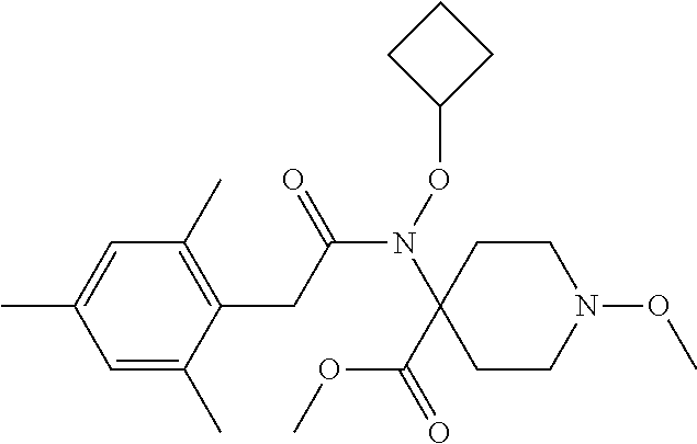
N(C(CC1=C(C)C=C(C)C=C1C)=O)(C1(C(OC)=O)CCN(OC)CC1)OC1CCC1
